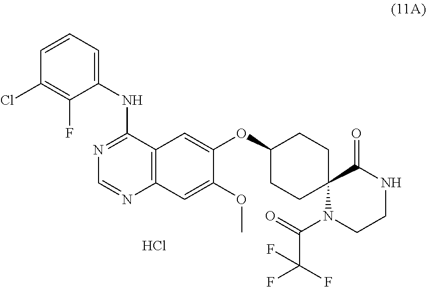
C1(NC2=NC=NC3=C2C=C(OC2CCC4(CC2)N(C(=O)C(F)(F)F)CCNC4=O)C(OC)=C3)=CC=CC(Cl)=C1F.Cl
